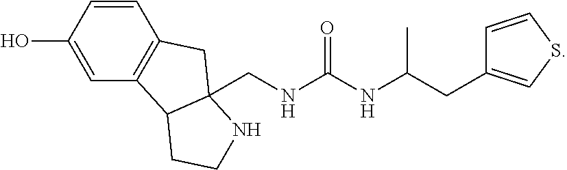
C(NC(NC(CC1=CSC=C1)C)=O)C12C(C3=C(C=CC(O)=C3)C1)CCN2
